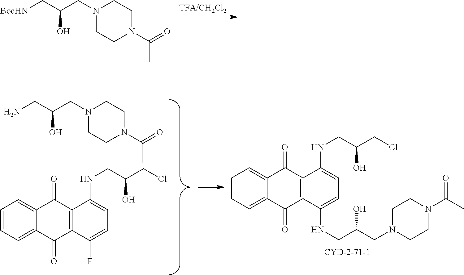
[BocHN]CC(CN1CCN(C(=O)C)CC1)O.C1=CC=C2C(=C1)C(=O)C1=C(C2=O)C(NCC(CN2CCN(C(C)=O)CC2)O)=CC=C1NCC(CCl)O.NCC(CN1CCN(C(=O)C)CC1)O.C1=CC=C2C(=C1)C(=O)C1=C(C2=O)C(F)=CC=C1NCC(CCl)O
